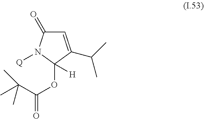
C1=C(C(C)C)C(OC(C(C)(C)C)=O)([H])N([Q])C1=O
